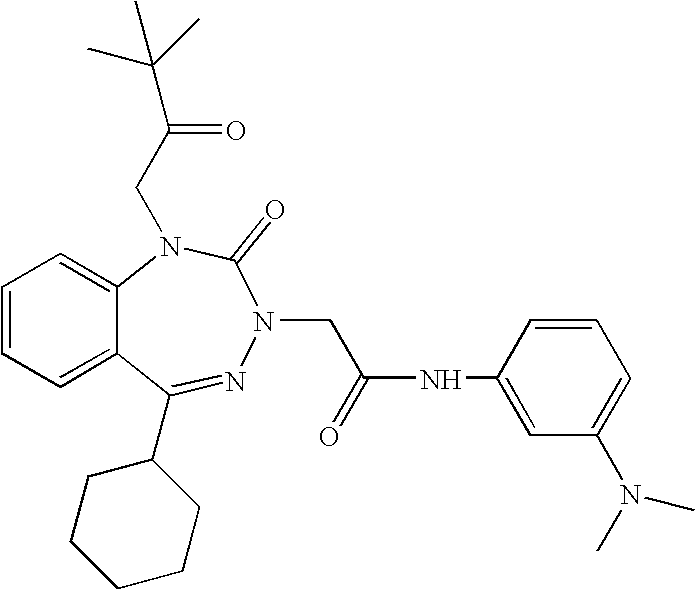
C1=CC=C2C(=C1)N(CC(=O)C(C)(C)C)C(=O)N(CC(NC1=CC(N(C)C)=CC=C1)=O)N=C2C1CCCCC1
